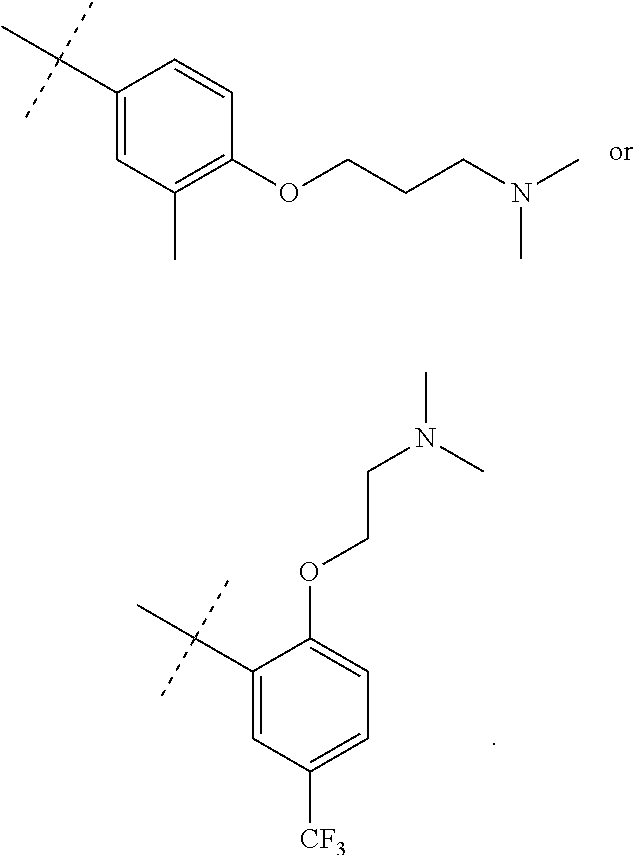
C1(C(C)(C)C)=CC(C)=C(OCCCN(C)C)C=C1.C1(C(C)(C)C)=CC([CF3])=CC=C1OCCN(C)C
